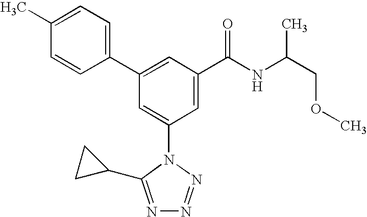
C1(C2=CC(C(NC(COC)C)=O)=CC(N3C(C4CC4)=NN=N3)=C2)=CC=C(C)C=C1
